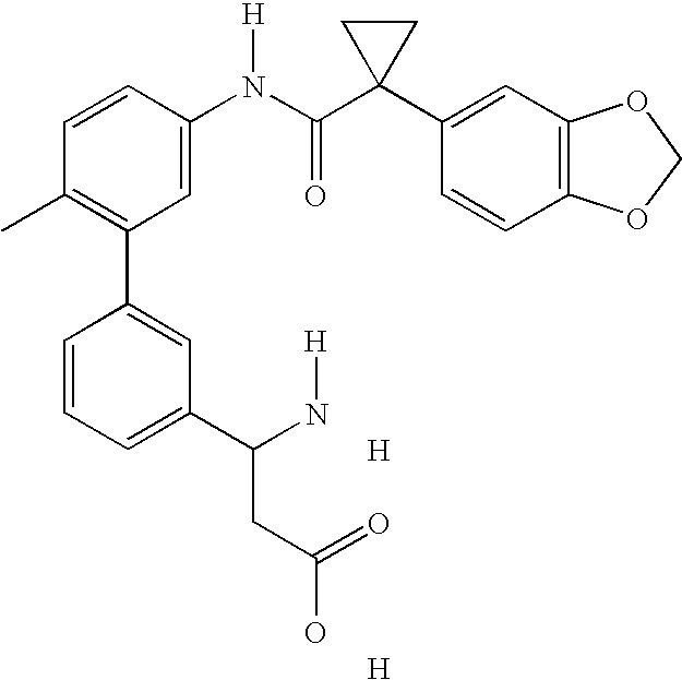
C1=CC(N(C(C2(C3=CC4=C(C=C3)OCO4)CC2)=O)[H])=CC(C2=CC(C(N[H])CC(O)=O)=CC=C2)=C1C.[H].[H]
